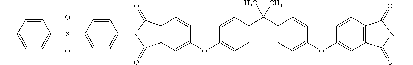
C1=CC(C)=CC=C1S(C1=CC=C(N2C(=O)C3=C(C2=O)C=CC(OC2=CC=C(C(C4=CC=C(OC5=CC6=C(C=C5)C(=O)N(C)C6=O)C=C4)(C)C)C=C2)=C3)C=C1)(=O)=O
